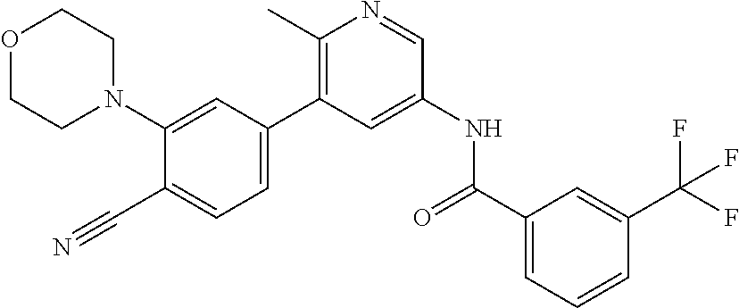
C1(C#N)=CC=C(C2=C(C)N=CC(NC(C3=CC=CC(C(F)(F)F)=C3)=O)=C2)C=C1N1CCOCC1
